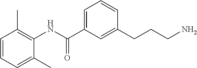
C1=CC=C(C)C(NC(C2=CC=CC(CCCN)=C2)=O)=C1C
